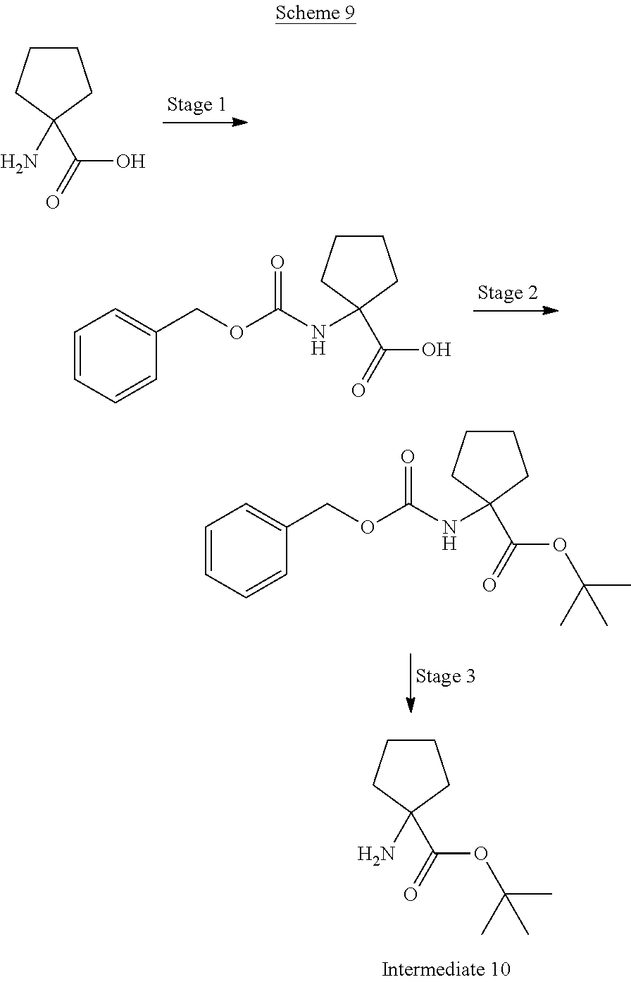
C1CCC(C(=O)OC(C)(C)C)(N)C1.C1CCC(N)(C(=O)O)C1.C1CCC(C(=O)O)(NC(OCC2=CC=CC=C2)=O)C1.C1CCC(C(=O)OC(C)(C)C)(NC(OCC2=CC=CC=C2)=O)C1
